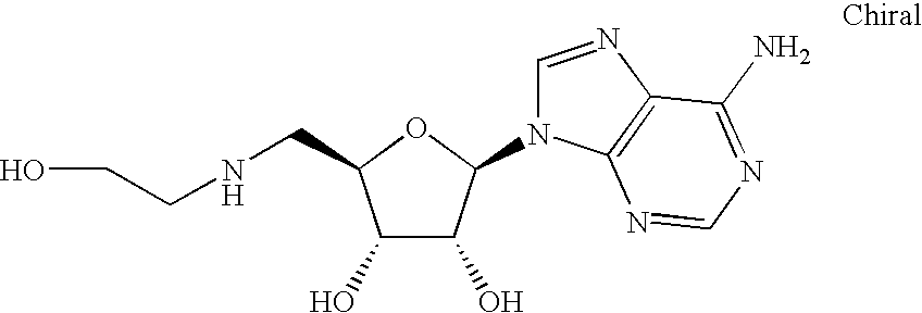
C1(O)C(O)C(N2C=NC3=C2N=CN=C3N)OC1CNCCO
